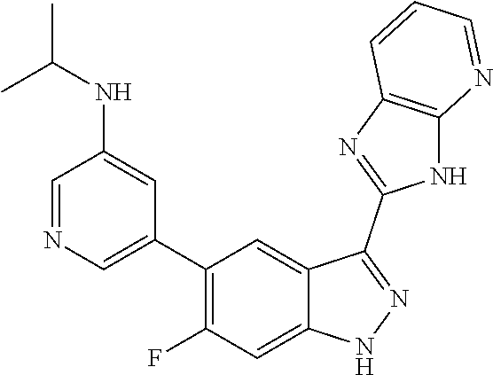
C1=NC=C(C2=C(F)C=C3C(=C2)C(C2=NC4=C(N2)N=CC=C4)=NN3)C=C1NC(C)C
